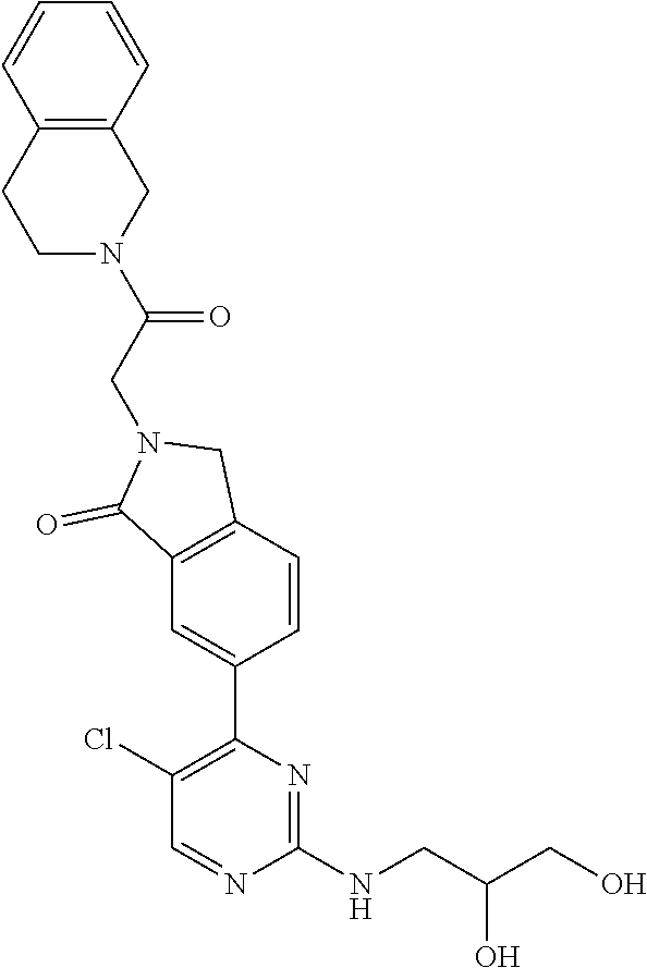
C1(NCC(CO)O)=NC(C2=CC3=C(C=C2)CN(CC(N2CC4=C(CC2)C=CC=C4)=O)C3=O)=C(Cl)C=N1
